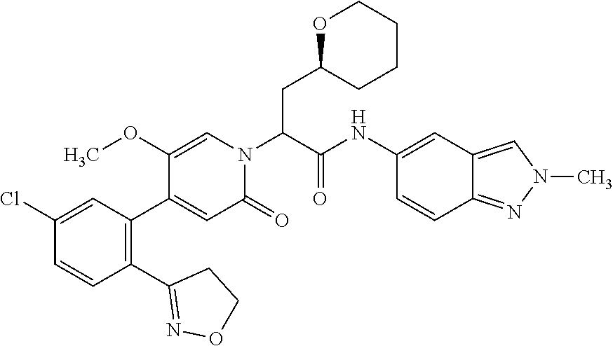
C1(OC)=CN(C(C(=O)NC2=CC3=CN(C)N=C3C=C2)CC2CCCCO2)C(=O)C=C1C1=C(C2=NOCC2)C=CC(Cl)=C1
